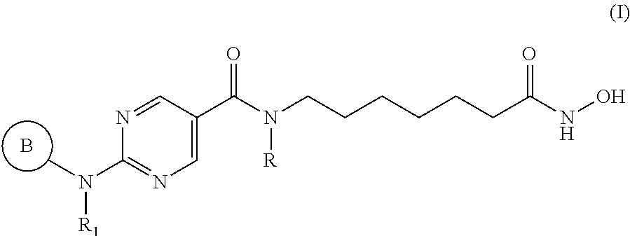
N1=CC(C(N(CCCCCCC(NO)=O)[R])=O)=CN=C1N(C)[R1].B
